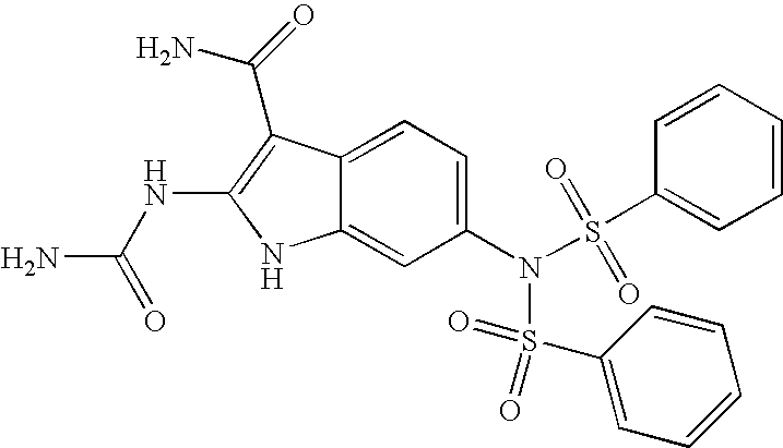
C12=CC=C(N(S(C3=CC=CC=C3)(=O)=O)S(C3=CC=CC=C3)(=O)=O)C=C1NC(NC(N)=O)=C2C(N)=O
